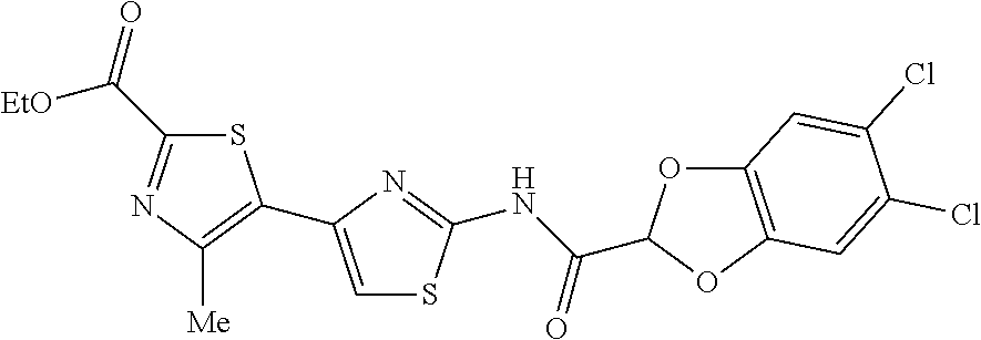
S1C(C([OEt])=O)=NC([Me])=C1C1=CSC(NC(=O)C2OC3=C(O2)C=C(Cl)C(Cl)=C3)=N1
